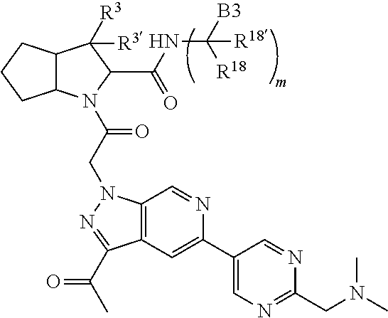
C12C(N(C(CN3C4=C(C=C(C5=CN=C(CN(C)C)N=C5)N=C4)C(C(C)=O)=N3)=O)C(C(NC([B3])([R18])[R18])=O)C1([R3])[R3])CCC2
